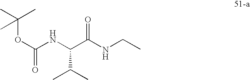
O(C(NC(C(NCC)=O)C(C)C)=O)C(C)(C)C
